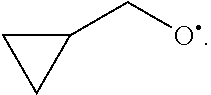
C1(CO)CC1
